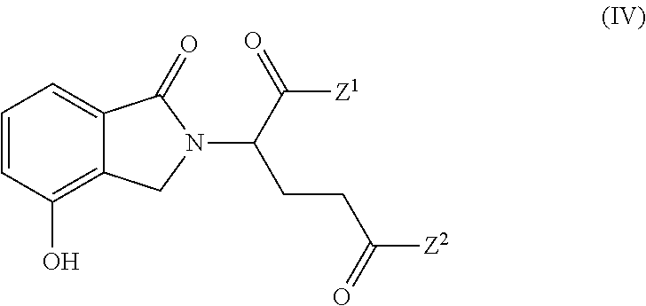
C1=CC(O)=C2C(=C1)C(=O)N(C(C(=O)[Z1])CCC([Z2])=O)C2
